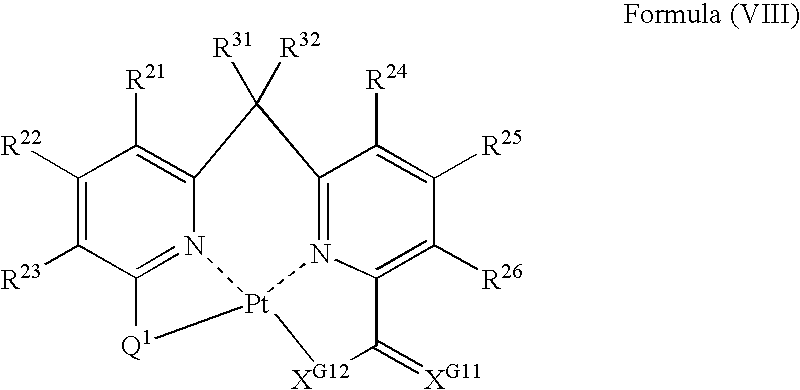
[Q1]1C2=N3C(=C([R21])C([R22])=C2[R23])C([R31])([R32])C2=N4C(=C([R26])C([R25])=C2[R24])C(=[XG11])[XG12][Pt]134
